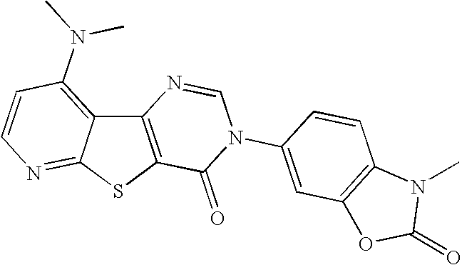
C12=C(SC3=NC=CC(N(C)C)=C13)C(=O)N(C1=CC3=C(C=C1)N(C)C(=O)O3)C=N2
